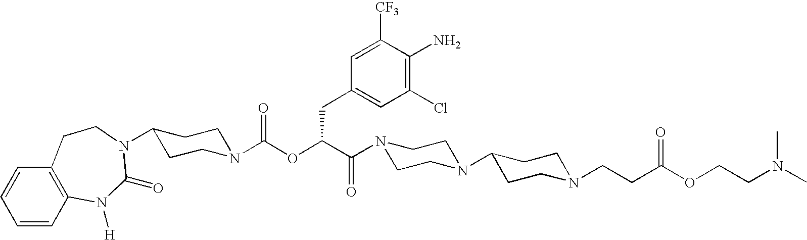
C12=C(C=CC=C1)CCN(C1CCN(C(OC(C(=O)N3CCN(C4CCN(CCC(OCCN(C)C)=O)CC4)CC3)CC3=CC(Cl)=C(N)C([CF3])=C3)=O)CC1)C(=O)N2[H]
